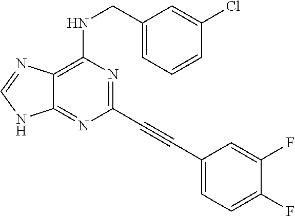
C1(C#CC2=CC=C(F)C(F)=C2)=NC(NCC2=CC=CC(Cl)=C2)=C2C(=N1)NC=N2
